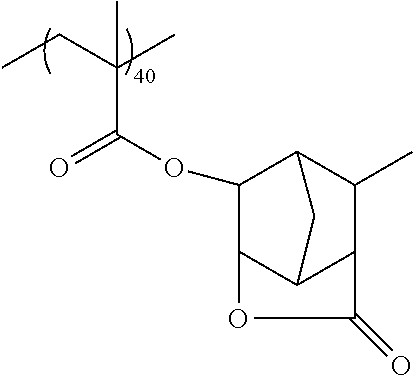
CCC(C)(C)C(OC1C2C3C(C(C)C1C3)C(=O)O2)=O
